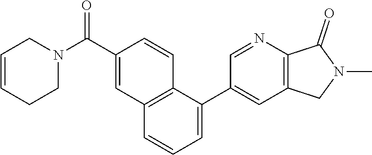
C1C=CCCN1C(C1=CC2=C(C(C3=CC4=C(N=C3)C(=O)N(C)C4)=CC=C2)C=C1)=O
